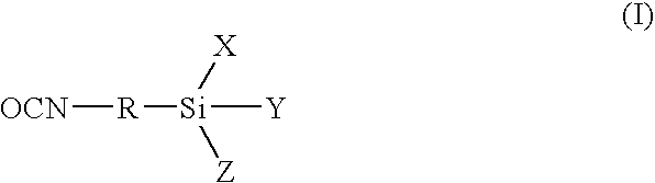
[OCN][R][Si]([Y])([X])[Z]
